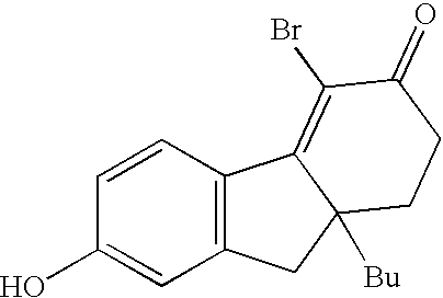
C1=CC(O)=CC2=C1C1=C(Br)C(=O)CCC1([Bu])C2
